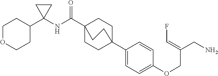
C1OCCC(C2(NC(C34CCC(C5=CC=C(OCC(CN)=CF)C=C5)(CC3)CC4)=O)CC2)C1
